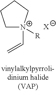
C1[N+]([R])(C=C)CCC1.[X]
